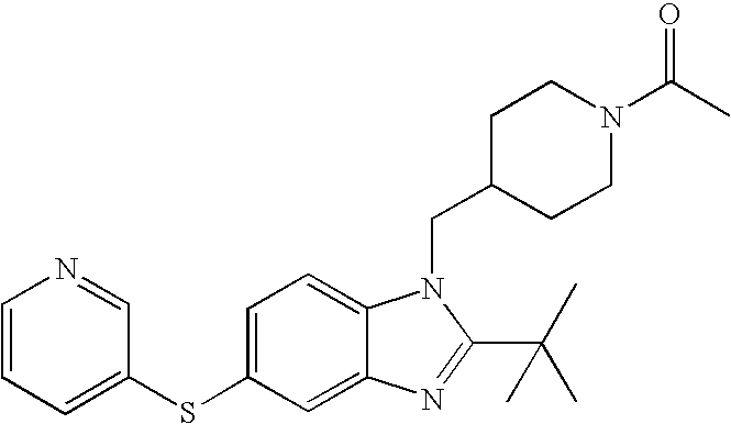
C12=CC(SC3=CC=CN=C3)=CC=C1N(CC1CCN(C(C)=O)CC1)C(C(C)(C)C)=N2
